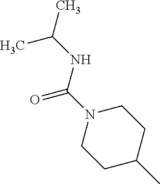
CC(NC(N1CCC(C)CC1)=O)C
